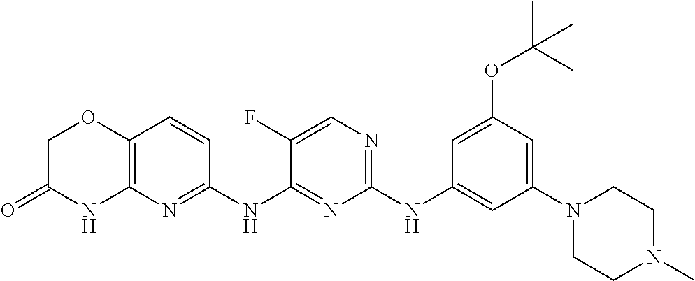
C1(NC2=CC(N3CCN(C)CC3)=CC(OC(C)(C)C)=C2)=NC=C(F)C(NC2=NC3=C(C=C2)OCC(=O)N3)=N1
